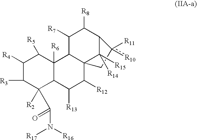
C1c([R11])([R10])C2C([R15])([R14])C13C([R12])C([R13])C1C([R2])(C(N([R17])[R16])=O)C([R3])C([R4])C([R5])C1([R6])C3C([R7])C2[R8]
